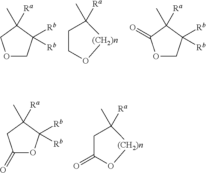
O1CC([Rb])([Rb])C(C)([Ra])C1.C1CO[(CH2)n]C1(C)[Ra].O1CC([Rb])([Rb])C(C)([Ra])C1=O.C1(=O)OC([Rb])([Rb])C(C)([Ra])C1.C1C(=O)O[(CH2)n]C1(C)[Ra]
